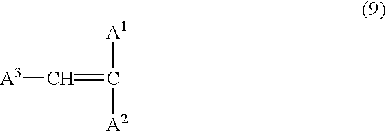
[A3]C=C([A1])[A2]
